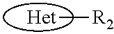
[Het][R2]
